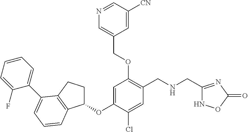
C1=C(OC2CCC3=C2C=CC=C3C2=CC=CC=C2F)C(Cl)=CC(CNCC2=NC(=O)ON2)=C1OCC1=CN=CC([CN])=C1
